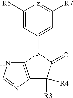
C1([R5])=CC(N2C(=O)C([R3])([R4])C3=C2NC=N3)=CC([R7])=[z]1
